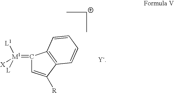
C1(=[M1]([L1])([L])[X])C=C([R])C2=C1C=CC=C2.[Y-]
